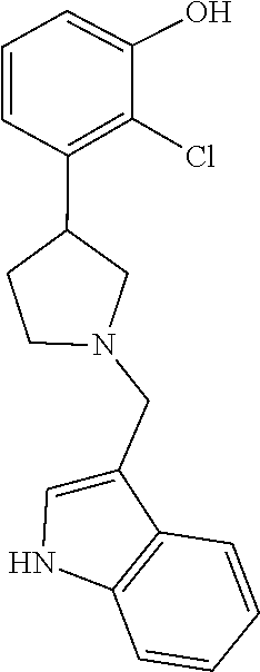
C1(CN2CC(C3=C(Cl)C(O)=CC=C3)CC2)=CNC2=C1C=CC=C2
